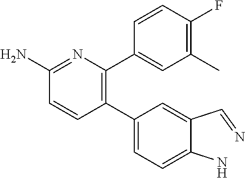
C1(C2=CC=C(N)C(C=N)=C2)=C(C2=CC(C)=C(F)C=C2)N=C(N)C=C1
